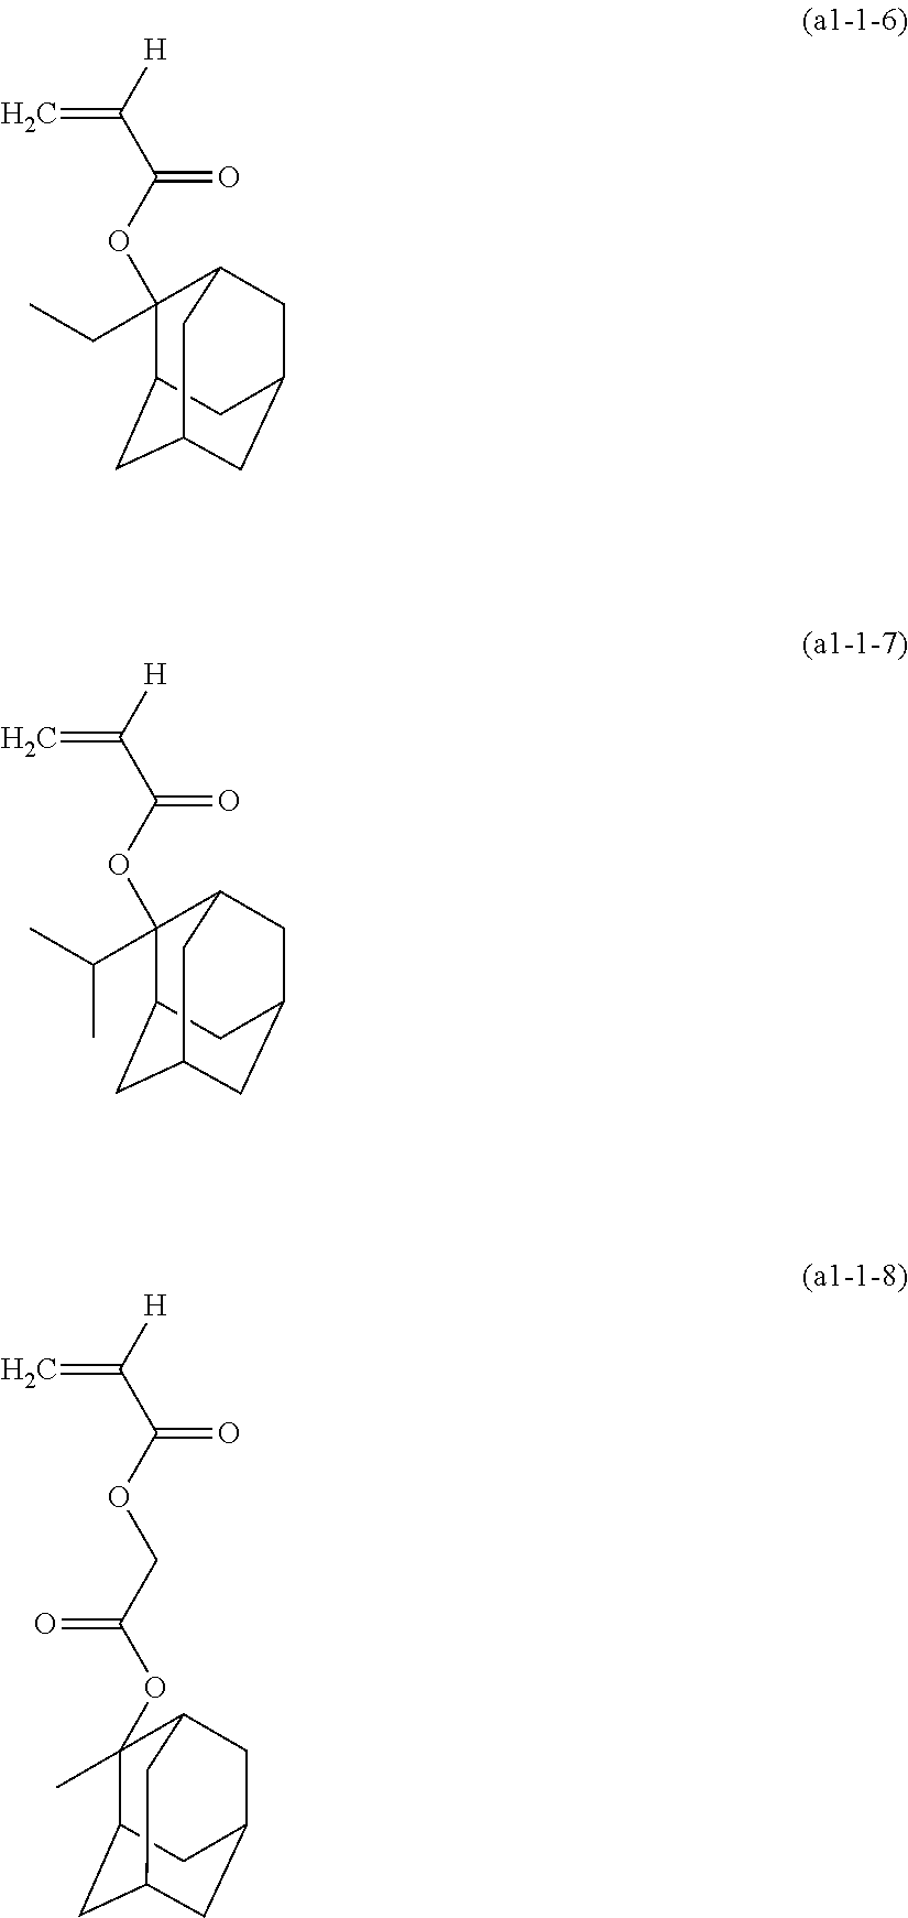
C=C([H])C(OC1(CC)C2CC3CC(CC1C3)C2)=O.C=C([H])C(OC1(C(C)C)C2CC3CC(CC1C3)C2)=O.C=C([H])C(OCC(OC1(C)C2CC3CC(CC1C3)C2)=O)=O
